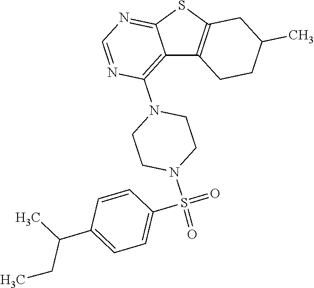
C12=C(N3CCN(S(=O)(=O)C4=CC=C(C(C)CC)C=C4)CC3)N=CN=C1SC1=C2CCC(C)C1
